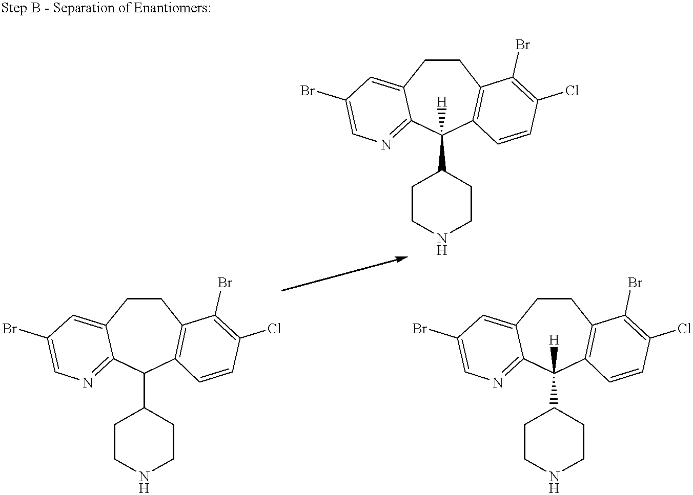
C1CC2=CC(Br)=CN=C2C(C2CCNCC2)C2=C1C(Br)=C(Cl)C=C2.C1CC2=CC(Br)=CN=C2C(C2CCNCC2)([H])C2=C1C(Br)=C(Cl)C=C2.C1CC2=CC(Br)=CN=C2C(C2CCNCC2)([H])C2=C1C(Br)=C(Cl)C=C2
